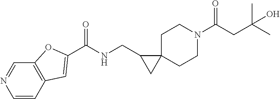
C1=CC2=C(C=N1)OC(C(=O)NCC1CC13CCN(C(=O)CC(C)(C)O)CC3)=C2
